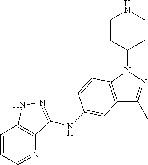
N1=CC=CC2=C1C(NC1=CC3=C(N(C4CCNCC4)N=C3C)C=C1)=NN2
